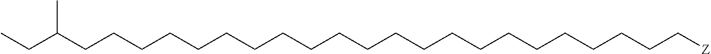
C(CCCCCCCCCCCCCCCCCCC[Z])CCC(CC)C
